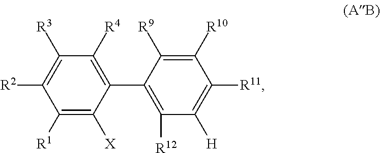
C1([R3])=C([R2])C([R1])=C([X])C(C2=C([R12])C([H])=C([R11])C([R10])=C2[R9])=C1[R4]
